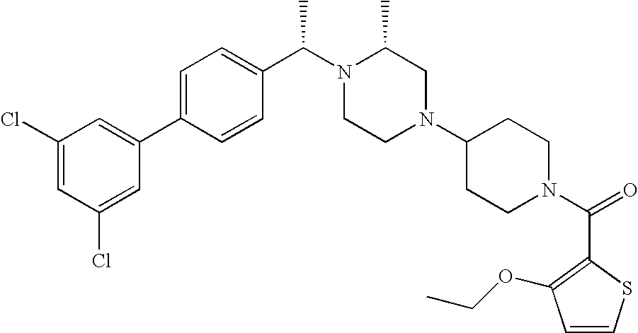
ClC1=CC(Cl)=CC(C2=CC=C(C(N3CCN(C4CCN(C(C5=C(OCC)C=CS5)=O)CC4)CC3C)C)C=C2)=C1
